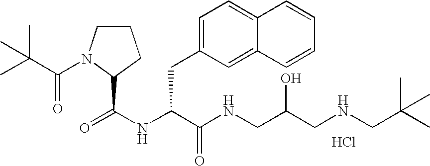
N(C(C(NCC(CNCC(C)(C)C)O)=O)CC1=CC=C2C(=C1)C=CC=C2)C(=O)C1N(C(C(C)(C)C)=O)CCC1.Cl
